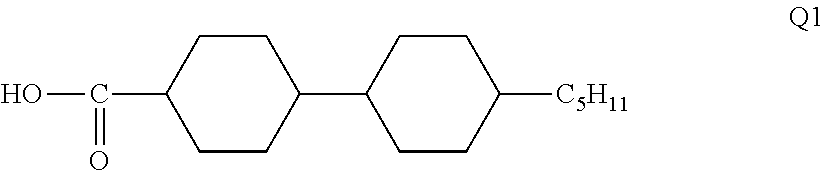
OC(=O)C1CCC(C2CCC([C5H11])CC2)CC1
